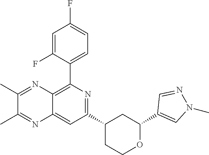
C1(C2=CN(C)N=C2)OCCC(C2=NC(C3=CC=C(F)C=C3F)=C3C(=C2)N=C(C)C(C)=N3)C1
